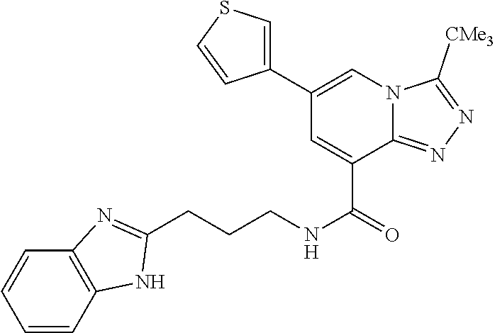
C(CCNC(=O)C1=CC(C2=CSC=C2)=CN2C1=NN=C2[CMe3])C1=NC2=C(C=CC=C2)N1
